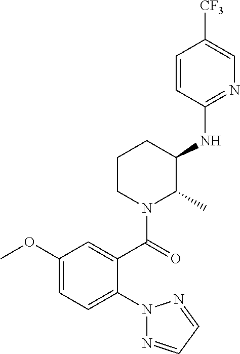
C1=CC(NC2CCCN(C(=O)C3=CC(OC)=CC=C3N3N=CC=N3)C2C)=NC=C1[CF3]
